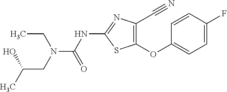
O(C1=C(C#N)N=C(NC(=O)N(CC)CC(O)C)S1)C1=CC=C(F)C=C1
